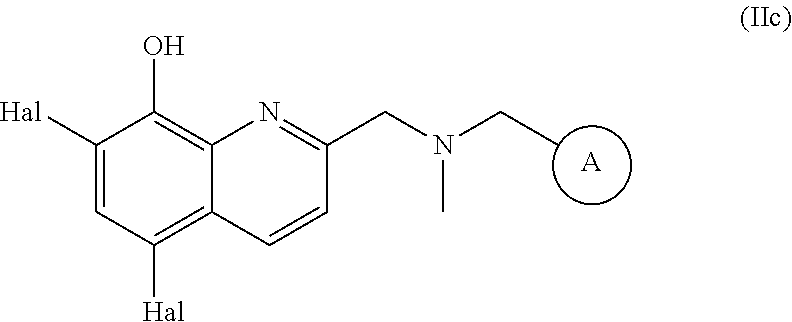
C1([Hal])=CC([Hal])=C2C(=C1O)N=C(CN(CC)C)C=C2.[A]
